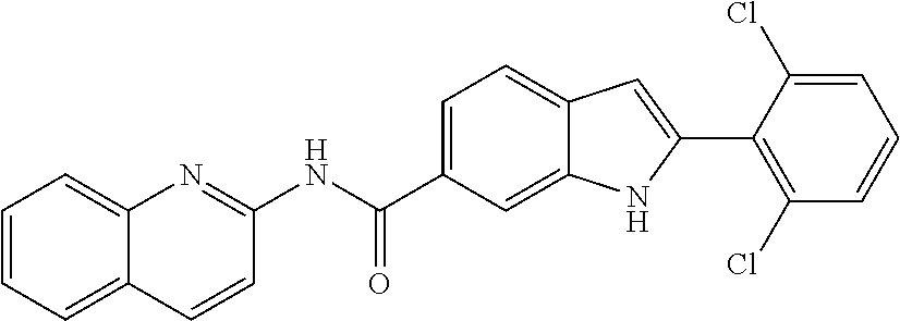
C1=CC=C2C(=C1)N=C(NC(C1=CC=C3C(=C1)NC(C1=C(Cl)C=CC=C1Cl)=C3)=O)C=C2
